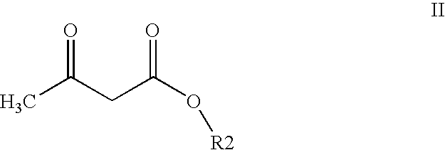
CC(CC(O[R2])=O)=O
